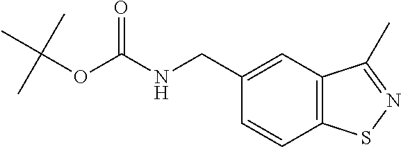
C(NC(=O)OC(C)(C)C)C1=CC2=C(C=C1)SN=C2C
